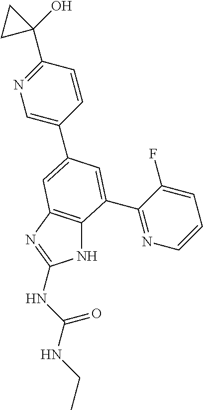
N1C2=C(N=C1NC(NCC)=O)C=C(C1=CN=C(C3(O)CC3)C=C1)C=C2C1=NC=CC=C1F
